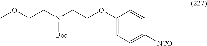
C1(OCCN(CCOC)[Boc])=CC=C([NCO])C=C1
